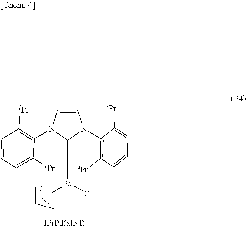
C1=CN(C2=C([iPr])C=CC=C2[iPr])C([Pd](C)Cl)N1C1=C([iPr])C=CC=C1[iPr]
